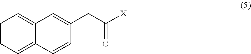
C1=CC=C2C(=C1)C=C(CC([X])=O)C=C2
